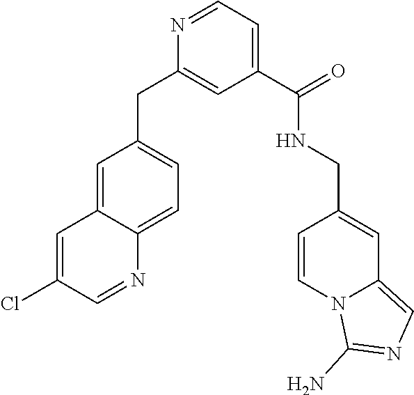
C1=NC(CC2=CC=C3C(=C2)C=C(Cl)C=N3)=CC(C(NCC2=CC3=CN=C(N)N3C=C2)=O)=C1
